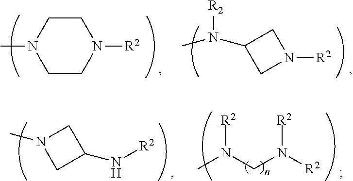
C1CN(C)CCN1[R2].CN(C1CN([R2])C1)[R2].C1N(C)CC1N[R2].CN(CN([R2])[R2])[R2]
